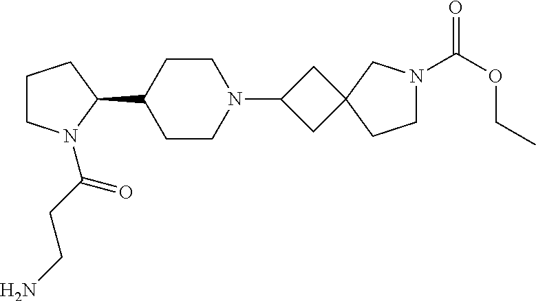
C1CN(C(=O)CCN)C(C2CCN(C3CC4(C3)CCN(C(OCC)=O)C4)CC2)C1
